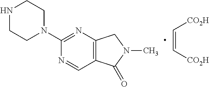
C1CNCCN1C1=NC2=C(C(=O)N(C)C2)C=N1.C(=C[CO2H])[CO2H]
